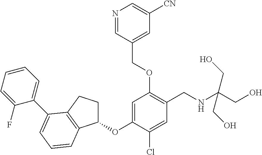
C1(OC2=CC(OCC3=CC([CN])=CN=C3)=C(CNC(CO)(CO)CO)C=C2Cl)CCC2=C1C=CC=C2C1=CC=CC=C1F
